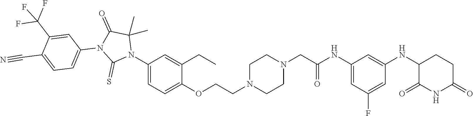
C1=C(NC(CN2CCN(CCOC3=CC=C(N4C(C)(C)C(=O)N(C5=CC=C(C#N)C(C(F)(F)F)=C5)C4=S)C=C3CC)CC2)=O)C=C(NC2C(=O)NC(=O)CC2)C=C1F
